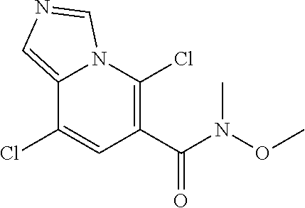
C12=CN=CN1C(Cl)=C(C(N(OC)C)=O)C=C2Cl
